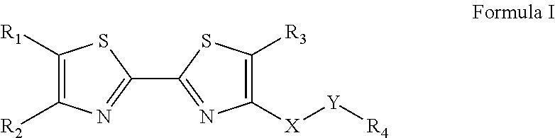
C1([R1])=C([R2])N=C(C2=NC([X][Y][R4])=C([R3])S2)S1
